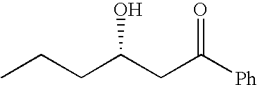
CCCC(CC([Ph])=O)O
